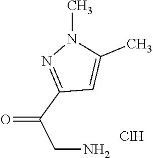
O=C(C1=NN(C)C(C)=C1)CN.Cl
